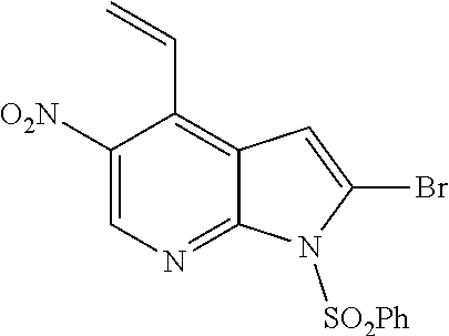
C1(C=C)=C2C=C(Br)N([SO2Ph])C2=NC=C1[O2N]
